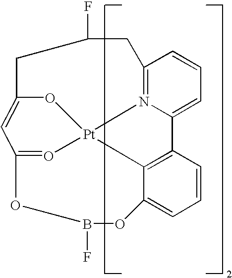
C12=N3C(=CC=C1)C1=C4C(=CC=C1)OB(F)OC1=O[Pt]34OC(=C1)CC(F)C2
